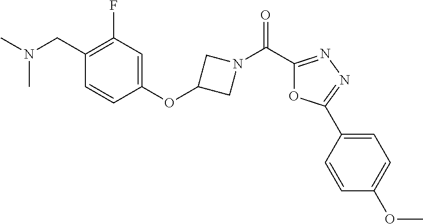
N(C)(C)CC1=C(F)C=C(OC2CN(C(C3=NN=C(C4=CC=C(OC)C=C4)O3)=O)C2)C=C1
